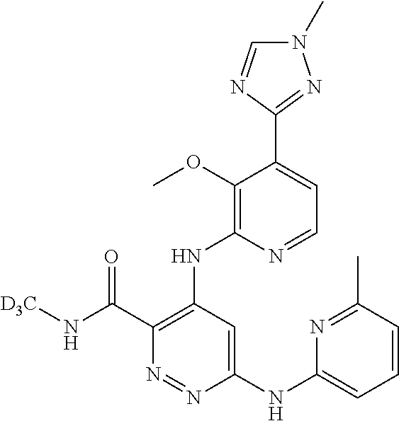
C1(NC2=CC=CC(C)=N2)=CC(NC2=C(OC)C(C3=NN(C)C=N3)=CC=N2)=C(C(N[D3C])=O)N=N1
